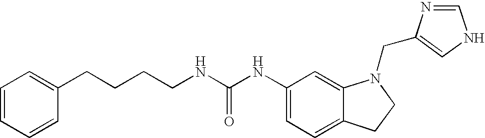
C1(NC(NCCCCC2=CC=CC=C2)=O)=CC=C2C(=C1)N(CC1=CNC=N1)CC2
